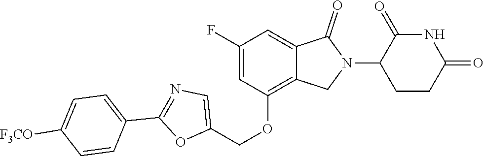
C1(OCC2=CN=C(C3=CC=C([F3CO])C=C3)O2)=C2C(=CC(F)=C1)C(=O)N(C1CCC(=O)NC1=O)C2
